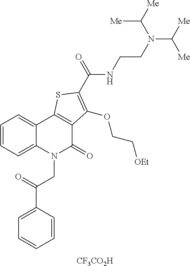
C1=CC(C(=O)CN2C(=O)C3=C(C4=CC=CC=C24)SC(C(=O)NCCN(C([Me])[Me])C([Me])[Me])=C3OCC[OEt])=CC=C1.[CF3CO2H]
